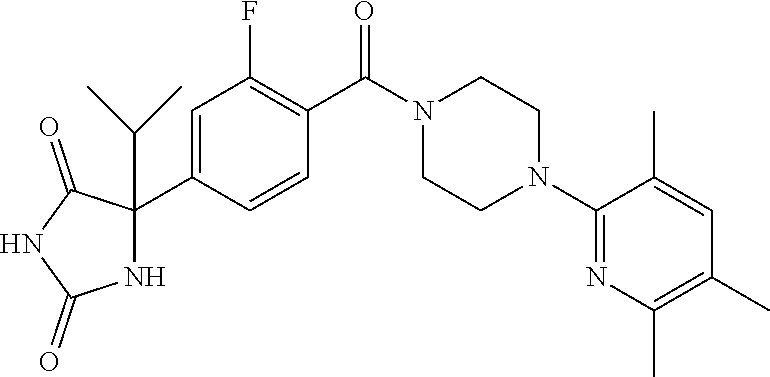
C1(N2CCN(C(C3=C(F)C=C(C4(C(C)C)NC(=O)NC4=O)C=C3)=O)CC2)=NC(C)=C(C)C=C1C
